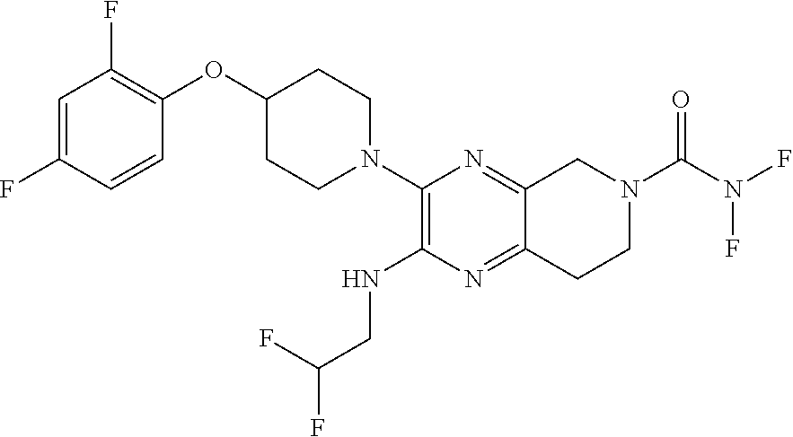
C1=C(F)C=CC(OC2CCN(C3=C(NCC(F)F)N=C4C(=N3)CN(C(N(F)F)=O)CC4)CC2)=C1F
